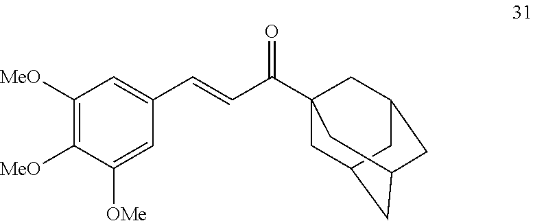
C1([MeO])=C([MeO])C([OMe])=CC(C=CC(=O)C23CC4CC(CC(C2)C4)C3)=C1
